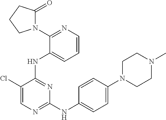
C1N(C2=CC=C(NC3=NC=C(Cl)C(NC4=CC=CN=C4N4C(=O)CCC4)=N3)C=C2)CCN(C)C1
